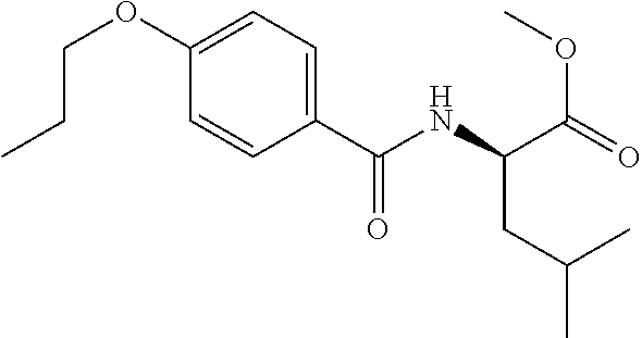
C1(OCCC)=CC=C(C(NC(C(=O)OC)CC(C)C)=O)C=C1
